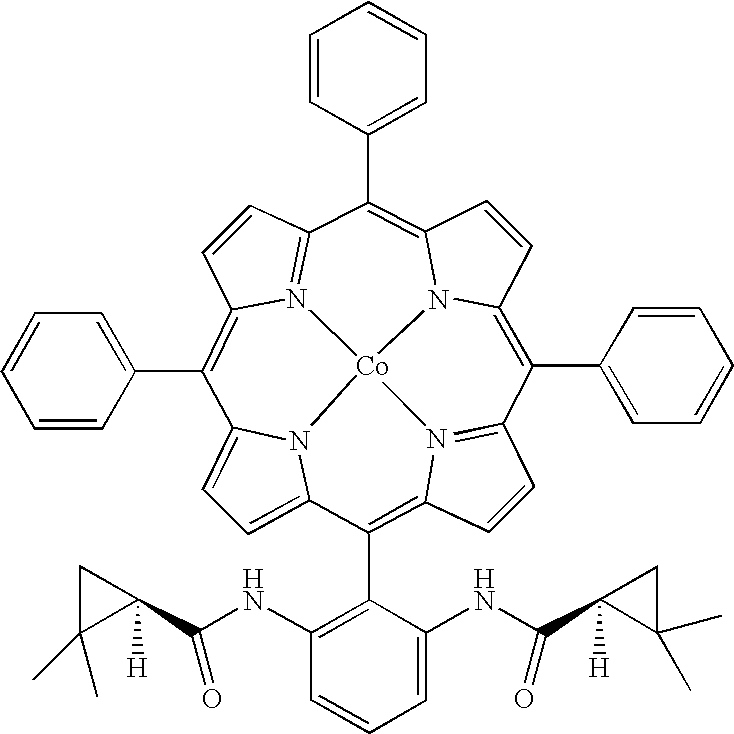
C1=C2N3C(=C1)C(C1=C(NC(C4([H])CC4(C)C)=O)C=CC=C1NC(C1([H])C(C)(C)C1)=O)=C1C=CC4=N1[Co]31N3=C(C=CC3=C2C2=CC=CC=C2)C(C2=CC=CC=C2)=C2C=CC(=C4C3=CC=CC=C3)N21
